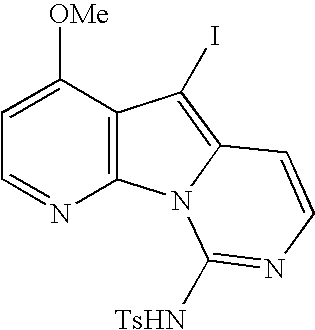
C1=C([OMe])C2=C(N=C1)N1C(=C2I)C=CN=C1[TsHN]
